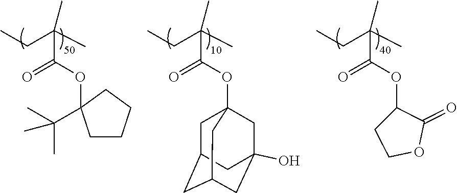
CCC(C)(C)C(OC1(C(C)(C)C)CCCC1)=O.CCC(C)(C)C(OC12CC3CC(CC(O)(C1)C3)C2)=O.CCC(C)(C)C(OC1C(=O)OCC1)=O
